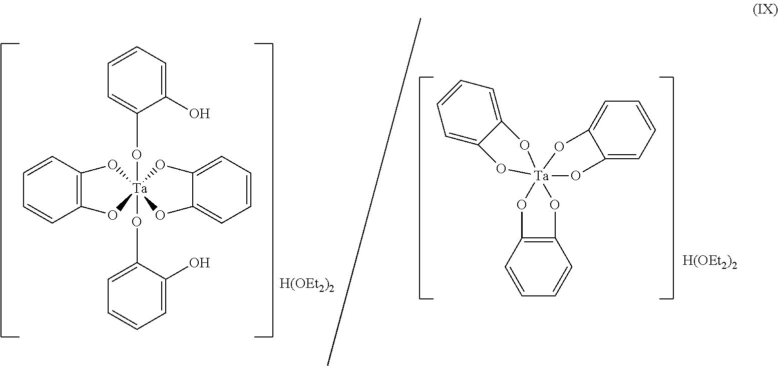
C1=CC2=C(C=C1)O[Ta]1(OC3=CC=CC=C3O)(O(C)C3=CC=CC=C3O)(O2)OC2=CC=CC=C2O1.[H(OEt2)2].C1=CC=CC2=C1O[Ta]13(O2)(OC2=CC=CC=C2O1)OC1=CC=CC=C1O3.[H(OEt2)2]
